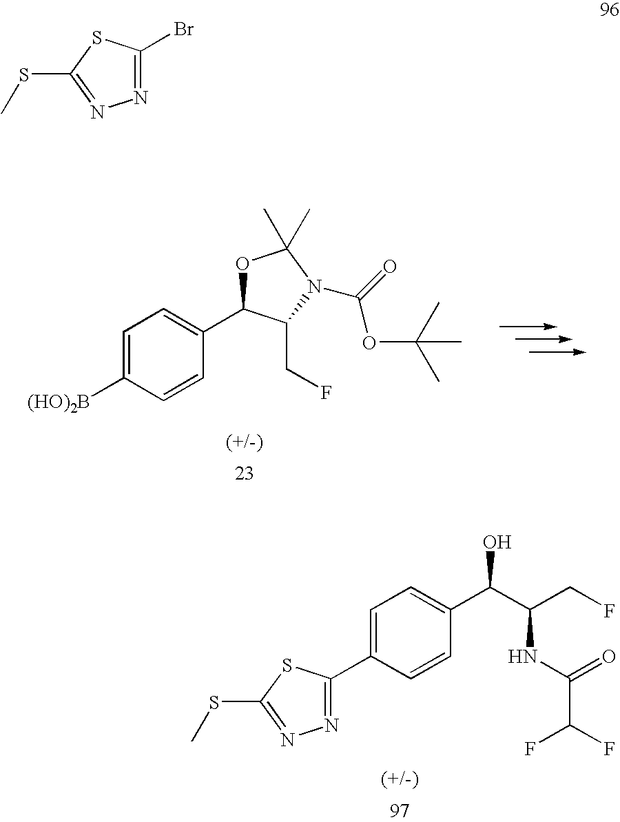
N1=C(C2=CC=C(C(C(CF)NC(=O)C(F)F)O)C=C2)SC(SC)=N1.C1=C([(HO)2B])C=CC(C2OC(C)(C)N(C(=O)OC(C)(C)C)C2CF)=C1.N1=C(Br)SC(SC)=N1
